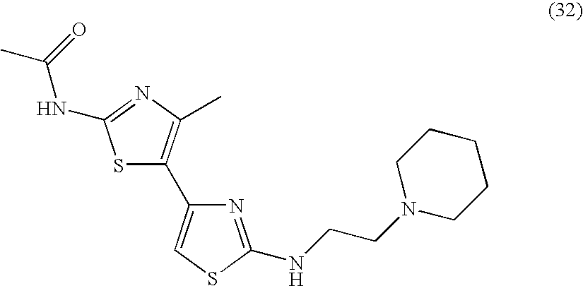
S1C(C2=CSC(NCCN3CCCCC3)=N2)=C(C)N=C1NC(C)=O
